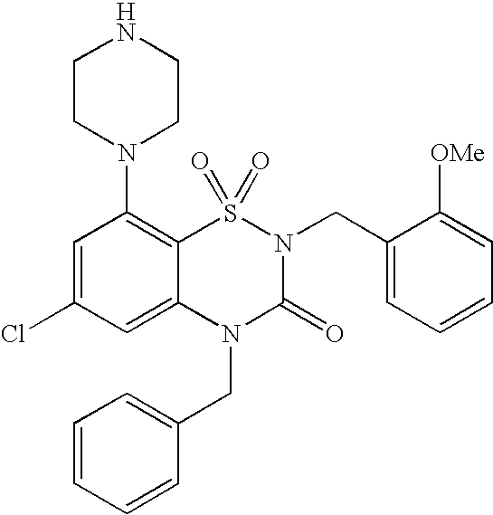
C1=C(Cl)C=C2C(=C1N1CCNCC1)S(=O)(=O)N(CC1=CC=CC=C1[OMe])C(=O)N2CC1=CC=CC=C1
